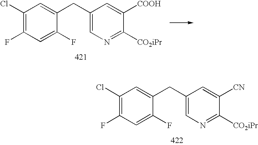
C1(Cl)=C(F)C=C(F)C(CC2=CN=C([CO2iPr])C([COOH])=C2)=C1.C1(Cl)=C(F)C=C(F)C(CC2=CN=C([CO2iPr])C([CN])=C2)=C1
